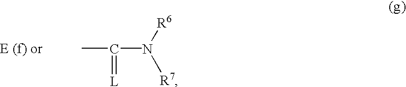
C(N([R6])[R7])(C)=[L]
